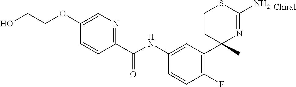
C1(NC(C2=NC=C(OCCO)C=C2)=O)=CC(C2(C)N=C(N)SCC2)=C(F)C=C1
